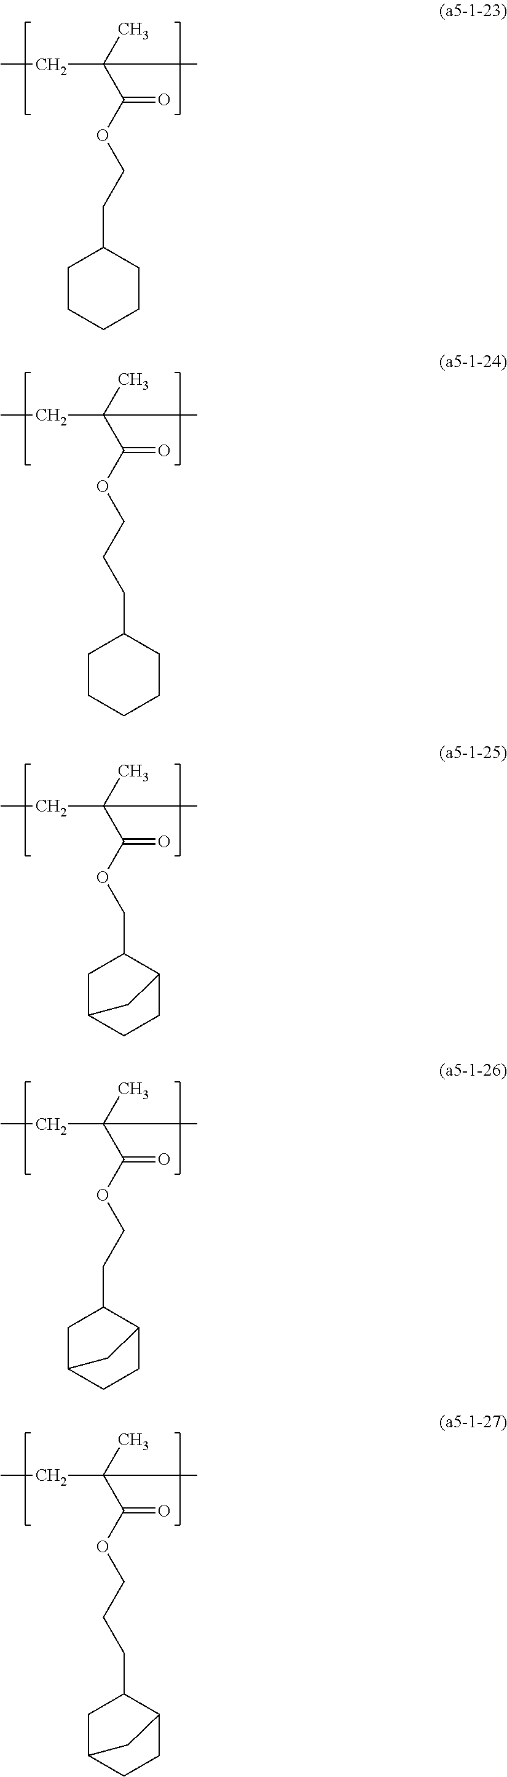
O(C(C(C)(CC)C)=O)CCC1CCCCC1.O(C(C(C)(CC)C)=O)CCCC1CCCCC1.O(C(C(C)(CC)C)=O)CC1CC2CCC1C2.O(C(C(C)(CC)C)=O)CCC1CC2CCC1C2.O(C(C(C)(CC)C)=O)CCCC1CC2CCC1C2
